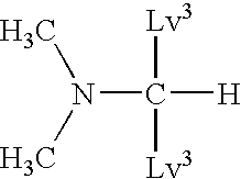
N(C([Lv3])([Lv3])[H])(C)C
